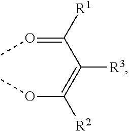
O(C(=C(C(=OC)[R1])[R3])[R2])C
